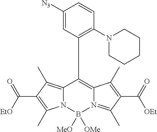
C12=C(C)C(C(=O)[EtO])=C(C)N1B([MeO])([OMe])N1=C(C)C(C(=O)[OEt])=C(C)C1=C2C1=C(N2CCCCC2)C=CC([N3])=C1
